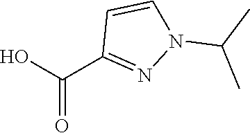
OC(C1=NN(C(C)C)C=C1)=O
